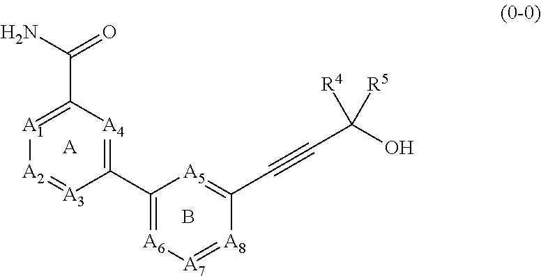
C(=O)(N)C1=[A1][A2]=[A3]C(C2=[A6][A7]=[A8]C(C#CC(O)([R4])[R5])=[A5]2)=[A4]1.[A].B
